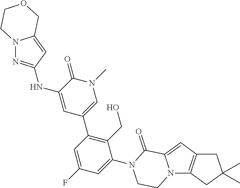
C1C2=C(CC1(C)C)N1C(=C2)C(=O)N(C2=CC(F)=CC(C3=CN(C)C(=O)C(NC4=NN5C(=C4)COCC5)=C3)=C2CO)CC1
